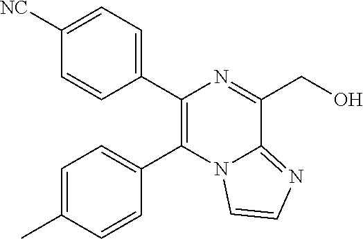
C1(C2=C(C3=CC=C(C)C=C3)N3C(=NC=C3)C(CO)=N2)=CC=C([NC])C=C1
